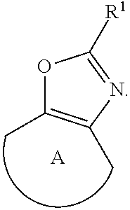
O1C(C)=C(C)N=C1[R1].[A]
